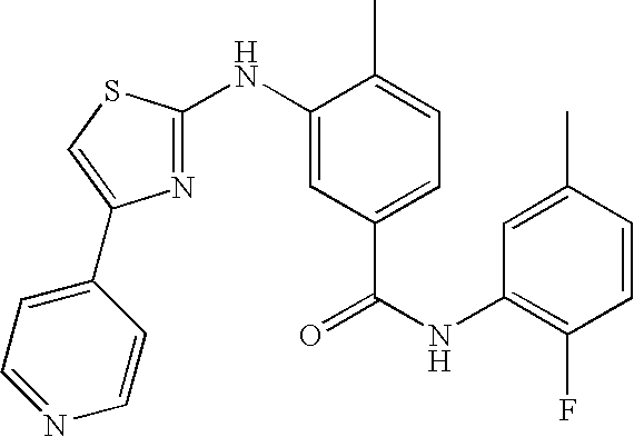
C1=C(C)C=CC(F)=C1NC(=O)C1=CC=C(C)C(NC2=NC(C3=CC=NC=C3)=CS2)=C1
